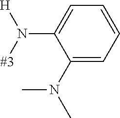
C1(N([#3])[H])=CC=CC=C1N(C)C
